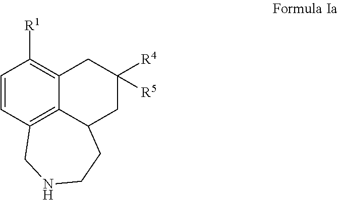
C1=CC2=C3C(=C1[R1])CC([R4])([R5])CC3CCNC2
